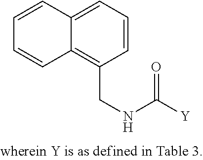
C12=CC=CC(CNC(=O)[Y])=C1C=CC=C2
